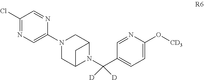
C12CN(C3=CN=C(Cl)C=N3)CC(N1C(C1=CC=C(O[CD3])N=C1)([D])[D])C2
